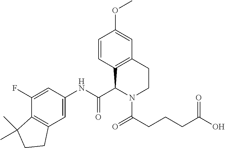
C1=CC2=C(C=C1OC)CCN(C(CCCC(O)=O)=O)C2C(NC1=CC2=C(C(F)=C1)C(C)(C)CC2)=O
